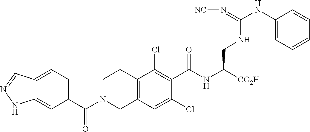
C1(C(N2CC3=C(CC2)C(Cl)=C(C(NC([CO2H])CNC(=N[NC])NC2=CC=CC=C2)=O)C(Cl)=C3)=O)=CC=C2C(=C1)NN=C2
